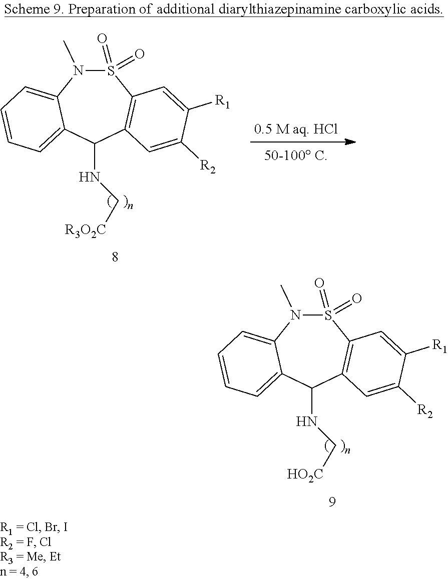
S1(=O)(=O)N(C)C2=CC=CC=C2C(NC[HO2C])C2=C1C=C([R1])C([R2])=C2.S1(=O)(=O)N(C)C2=CC=CC=C2C(NC[R3O2C])C2=C1C=C([R1])C([R2])=C2
